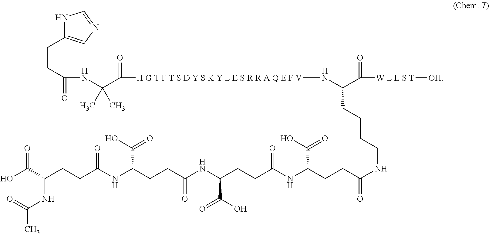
N1C(CCC(=O)NC(C([H G T F T S D Y S K Y L E S R R A Q E F V]NC(C([W L L S T][OH])=O)CCCCNC(=O)CCC(NC(CCC(NC(CCC(NC(CCC(C(O)=O)NC(=O)C)=O)C(O)=O)=O)C(O)=O)=O)C(O)=O)=O)(C)C)=CN=C1
